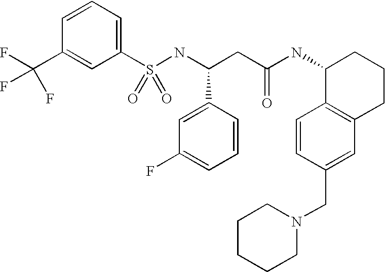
S(NC(CC(NC1C2=C(CCC1)C=C(CN1CCCCC1)C=C2)=O)C1=CC(F)=CC=C1)(=O)(=O)C1=CC=CC(C(F)(F)F)=C1
